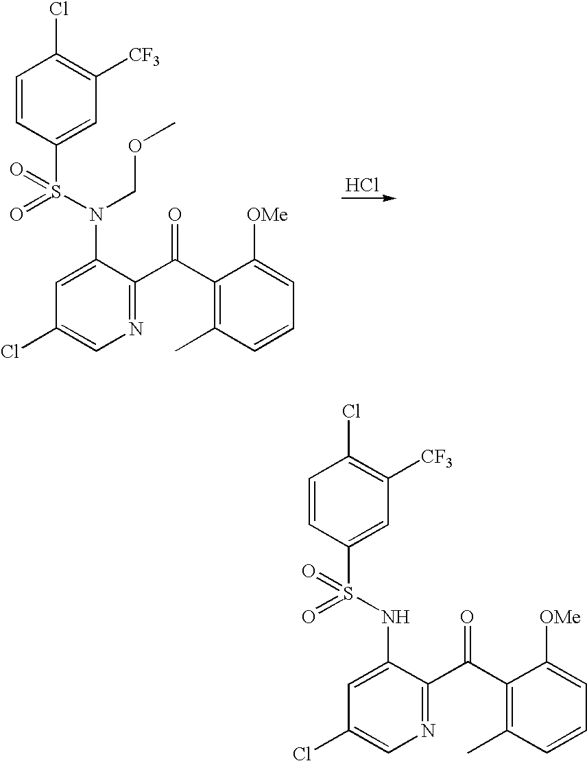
C1=CC(S(N(C2=CC(Cl)=CN=C2C(C2=C(C)C=CC=C2[OMe])=O)COC)(=O)=O)=CC([CF3])=C1Cl.Cl.C1=CC(S(NC2=CC(Cl)=CN=C2C(C2=C(C)C=CC=C2[OMe])=O)(=O)=O)=CC([CF3])=C1Cl
